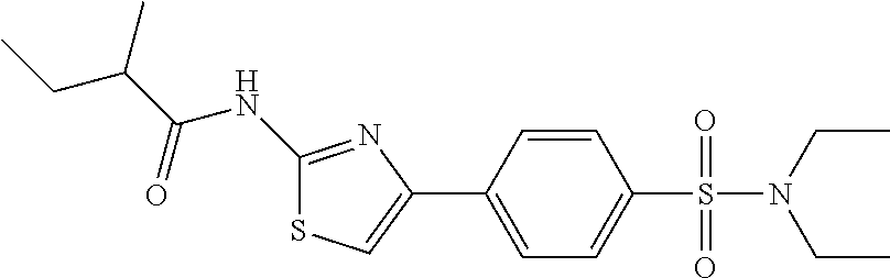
C1(NC(C(C)CC)=O)=NC(C2=CC=C(S(=O)(=O)N(CC)CC)C=C2)=CS1
